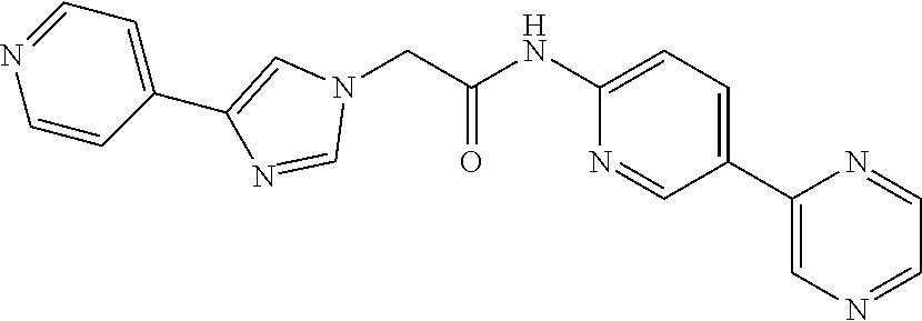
C1(NC(CN2C=C(C3=CC=NC=C3)N=C2)=O)=CC=C(C2=CN=CC=N2)C=N1
